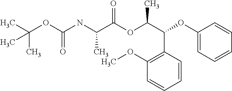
N(C(C(OC(C(C1=C(OC)C=CC=C1)OC1=CC=CC=C1)C)=O)C)C(OC(C)(C)C)=O
